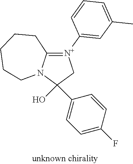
C1(O)(C2=CC=C(F)C=C2)C[N+](C2=CC(C)=CC=C2)=C2N1CCCCC2
